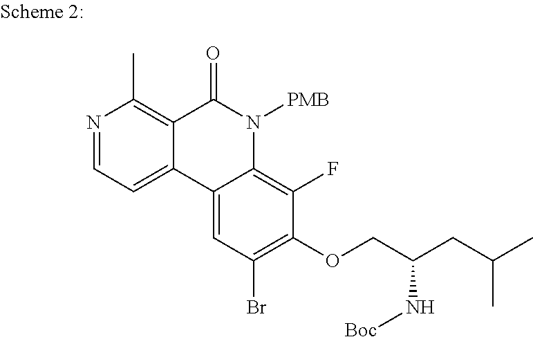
N1=CC=C2C(=C1C)C(=O)N([PMB])C1=C(F)C(OCC(N[Boc])CC(C)C)=C(Br)C=C21
